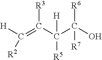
[H]C(=C(C(C(O)([R6])[R7])([H])[R5])[R3])[R2]
